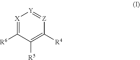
C1([R6])=[X][Y]=[Z]C([R4])=C1[R5]
